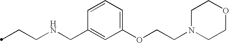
C(CNCC1=CC(OCCN2CCOCC2)=CC=C1)C
